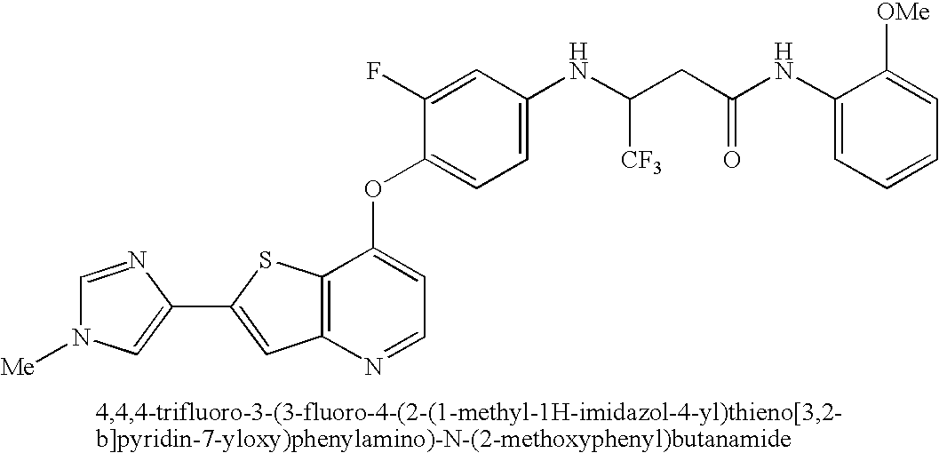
C12=C(N=CC=C1OC1=CC=C(NC([CF3])CC(NC3=CC=CC=C3[OMe])=O)C=C1F)C=C(C1=CN([Me])C=N1)S2
